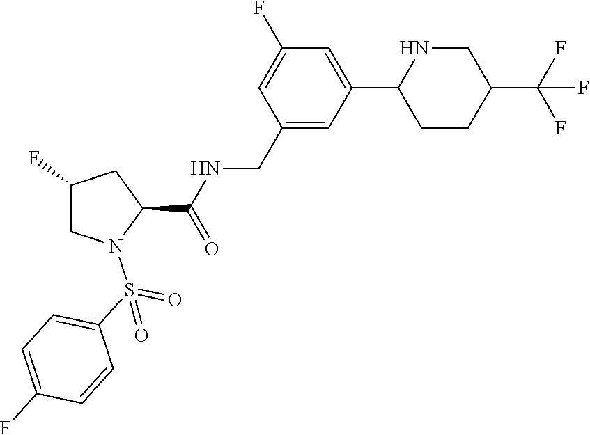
C1=C(F)C=C(C2CCC(C(F)(F)F)CN2)C=C1CNC(C1N(S(C2=CC=C(F)C=C2)(=O)=O)CC(F)C1)=O
